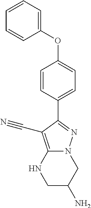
C1(OC2=CC=C(C3=NN4CC(N)CNC4=C3C#N)C=C2)=CC=CC=C1
